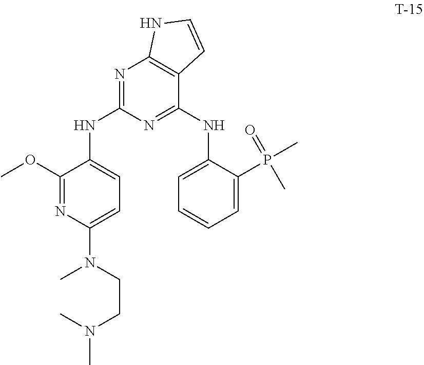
C1(OC)=NC(N(C)CCN(C)C)=CC=C1NC1=NC2=C(C(NC3=CC=CC=C3P(C)(=O)C)=N1)C=CN2
